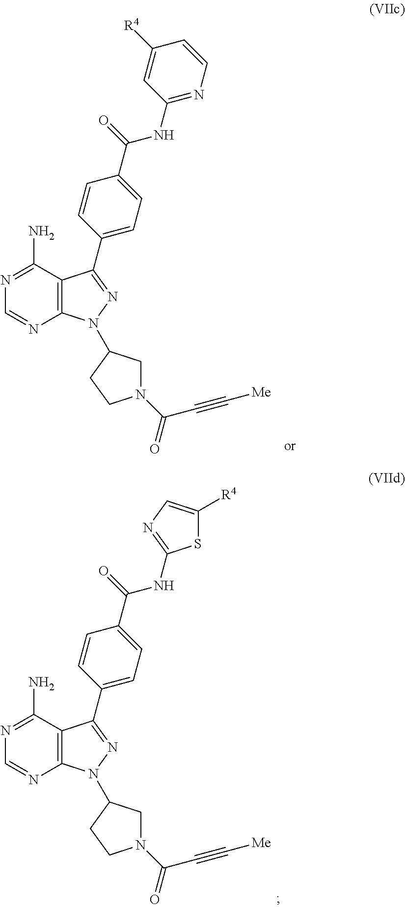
N1=C(N)C2=C(N=C1)N(C1CN(C(C#C[Me])=O)CC1)N=C2C1=CC=C(C(=O)NC2=NC=CC([R4])=C2)C=C1.N1=C(N)C2=C(N=C1)N(C1CN(C(C#C[Me])=O)CC1)N=C2C1=CC=C(C(=O)NC2=NC=C([R4])S2)C=C1
